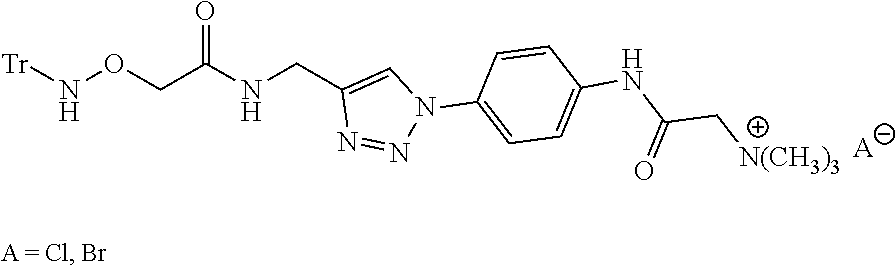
[Tr]NOCC(NCC1=CN(C2=CC=C(NC(C[N(CH3)3])=O)C=C2)N=N1)=O.[A]
